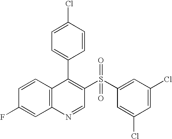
C12=C(C=CC(F)=C1)C(C1=CC=C(Cl)C=C1)=C(S(C1=CC(Cl)=CC(Cl)=C1)(=O)=O)C=N2
